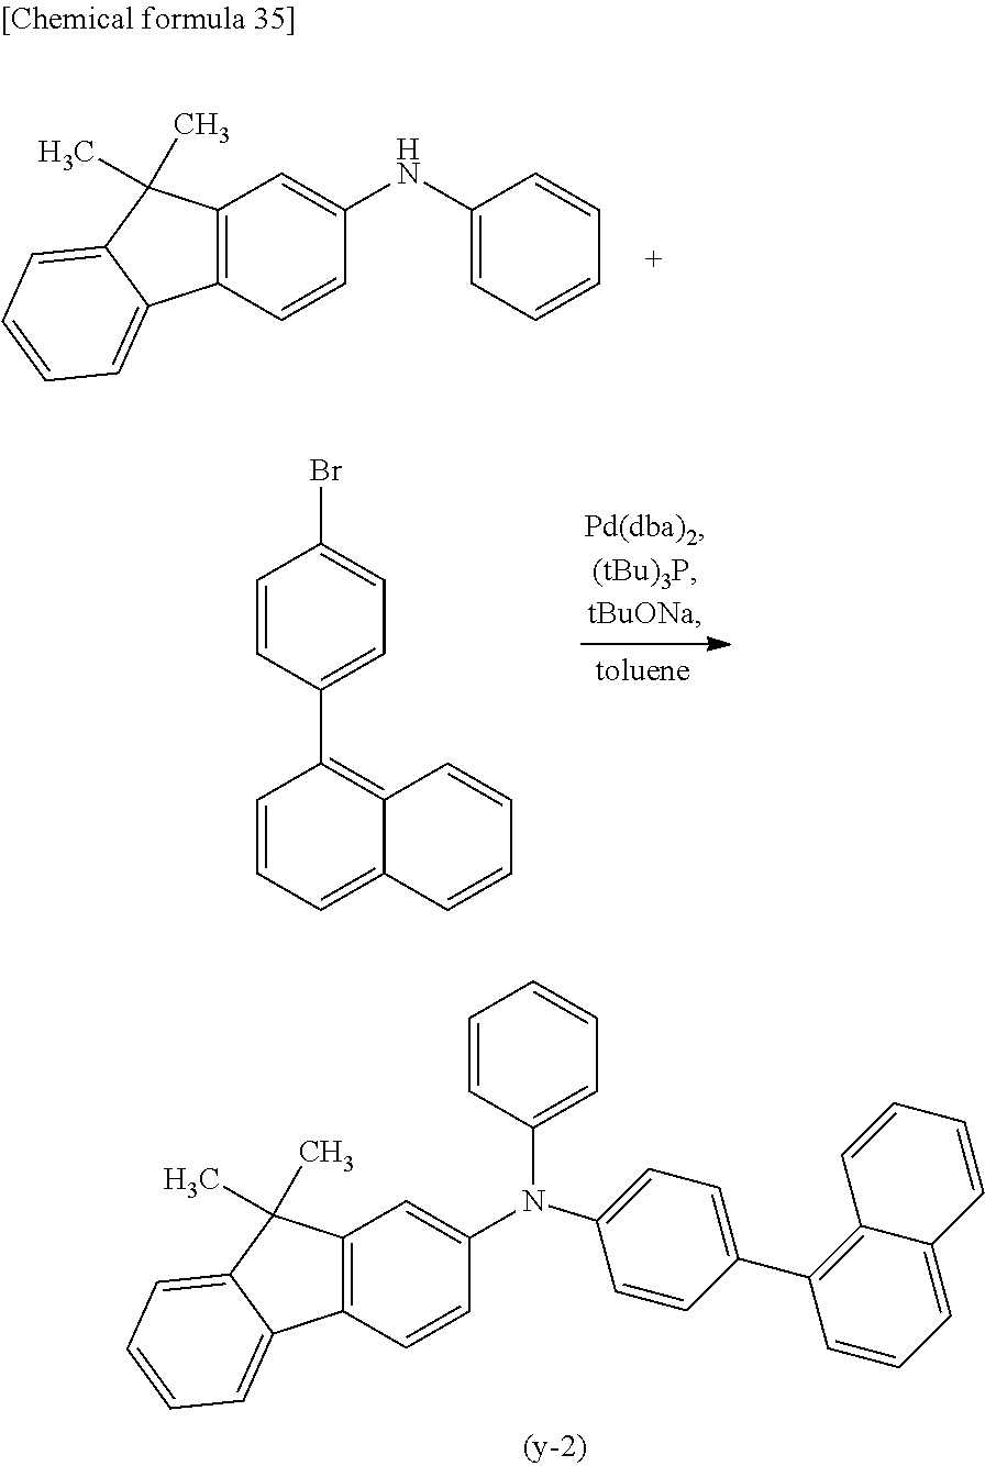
C12=C(C=CC(NC3=CC=CC=C3)=C1)C1=CC=CC=C1C2(C)C.C1=CC=C2C(=C1C1=CC=C(Br)C=C1)C=CC=C2.C12=C(C=CC(N(C3=CC=C(C4=C5C(=CC=C4)C=CC=C5)C=C3)C3=CC=CC=C3)=C1)C1=CC=CC=C1C2(C)C
